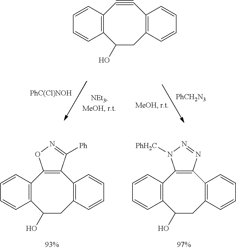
C12=C(C(O)CC3=C(C4=C1ON=C4[Ph])C=CC=C3)C=CC=C2.C12=C(C(O)CC3=C(C4=C1N([PhH2C])N=N4)C=CC=C3)C=CC=C2.[PhC(Cl)NOH].[PhCH2N3].C12=C(C(O)CC3=C(C#C1)C=CC=C3)C=CC=C2
